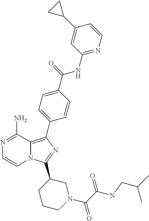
N1=C(N)C2=C(C3=CC=C(C(=O)NC4=NC=CC(C5CC5)=C4)C=C3)N=C(C3CCCN(C(C(NCC(C)C)=O)=O)C3)N2C=C1
